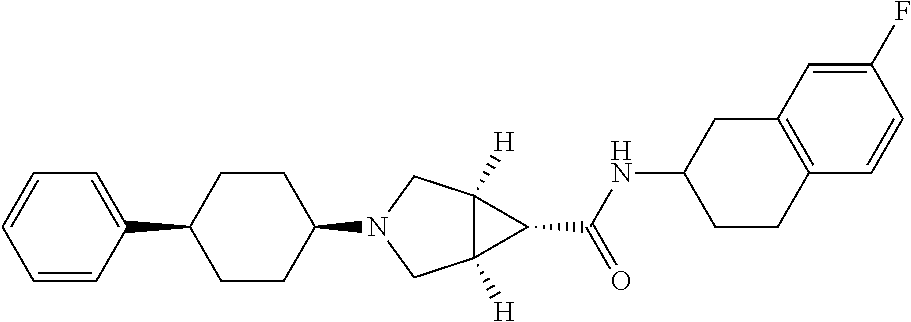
C1=CC(C2CCC(N3CC4([H])C([H])(C3)C4C(NC3CCC4=C(C3)C=C(F)C=C4)=O)CC2)=CC=C1
